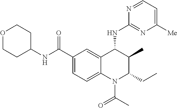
C1(C(NC2CCOCC2)=O)=CC=C2C(=C1)C(NC1=NC([Me])=CC=N1)C(C)C(CC)N2C(C)=O
